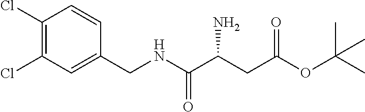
C1(Cl)=C(Cl)C=C(CNC(C(CC(OC(C)(C)C)=O)N)=O)C=C1
